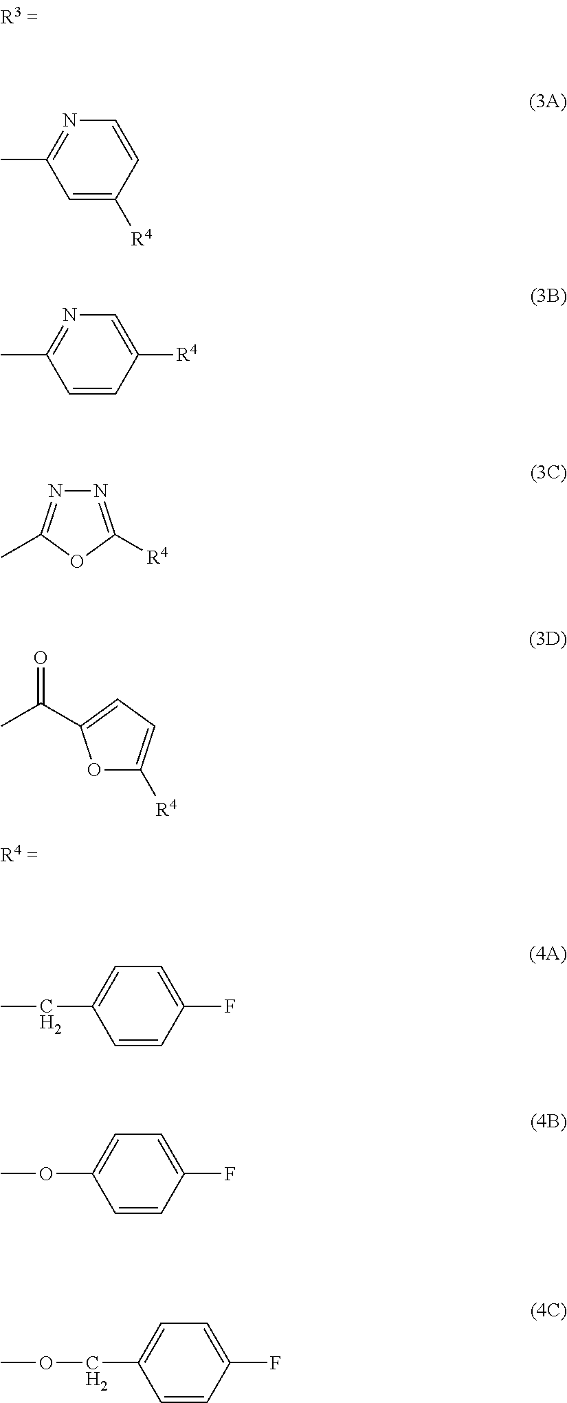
C1=C([R4])C=CN=C1C.C1=CC([R4])=CN=C1C.N1=C([R4])OC(C)=N1.O1C([R4])=CC=C1C(C)=O.C1=CC(F)=CC=C1CC.C1=CC(F)=CC=C1OC.C1=CC(F)=CC=C1COC
